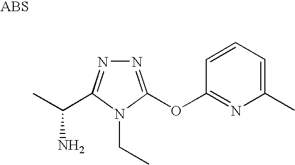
N1=C(OC2=NC(C)=CC=C2)N(CC)C(C(C)N)=N1
